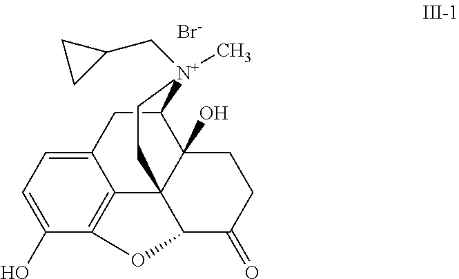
C1(O)=CC=C2C3=C1OC1C34C(O)(C(C2)[N+](CC2CC2)(C)CC4)CCC1=O.[Br-]
